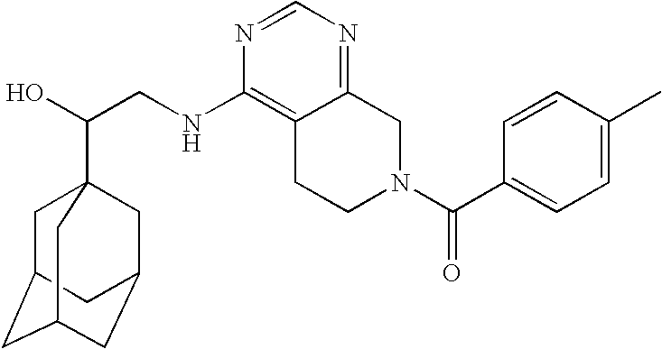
C(CNC1=C2C(=NC=N1)CN(C(=O)C1=CC=C(C)C=C1)CC2)(O)C12CC3CC(CC(C1)C3)C2
